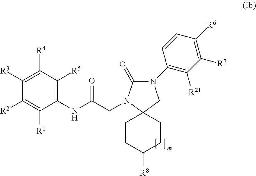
C1CC([R8])CCC12CN(C1=C([R21])C([R7])=C([R6])C=C1)C(=O)N2CC(NC1=C([R5])C([R4])=C([R3])C([R2])=C1[R1])=O
